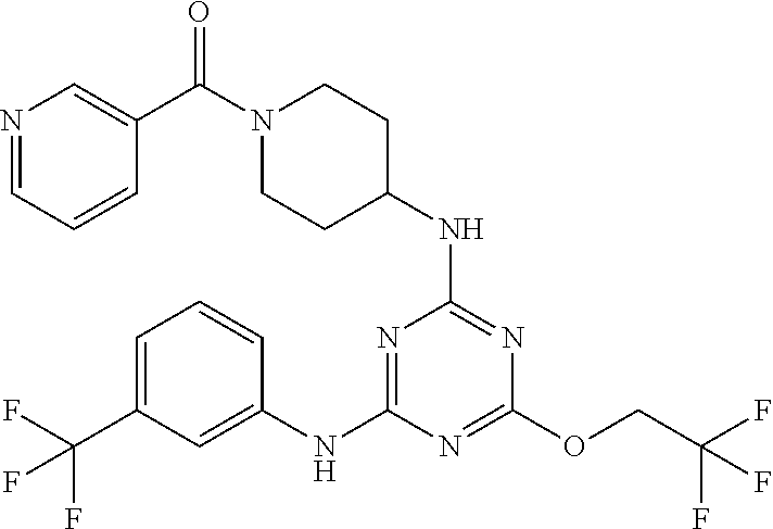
N1=C(NC2CCN(C(=O)C3=CN=CC=C3)CC2)N=C(NC2=CC(C(F)(F)F)=CC=C2)N=C1OCC(F)(F)F
